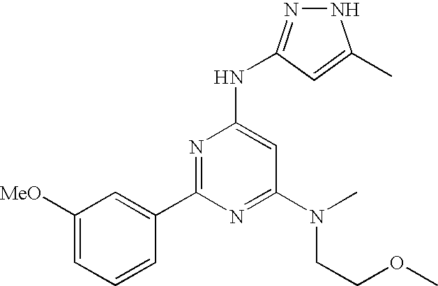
N1N=C(NC2=CC(N(CCOC)C)=NC(C3=CC([MeO])=CC=C3)=N2)C=C1C
